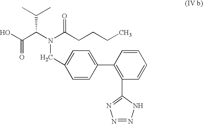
OC(C(N(C(CCCC)=O)CC1=CC=C(C2=C(C3=NN=NN3)C=CC=C2)C=C1)C(C)C)=O
